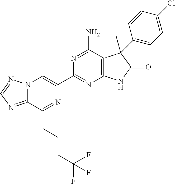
C12=NC=NN1C=C(C1=NC3=C(C(N)=N1)C(C)(C1=CC=C(Cl)C=C1)C(=O)N3)N=C2CCCC(F)(F)F
